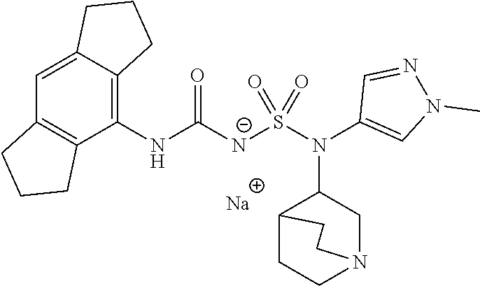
[Na].C1(NC([N-]S(N(C2=CN(C)N=C2)C2CN3CCC2CC3)(=O)=O)=O)=C2C(=CC3=C1CCC3)CCC2
